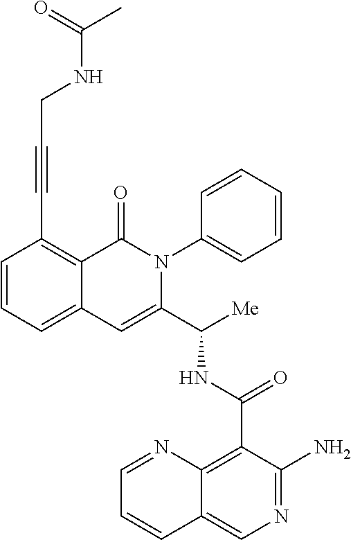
N(C(C1=CC2=CC=CC(C#CCNC(=O)C)=C2C(=O)N1C1=CC=CC=C1)[Me])C(C1=C2C(=CN=C1N)C=CC=N2)=O
